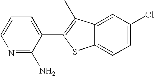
C1=CN=C(N)C(C2=C(C)C3=CC(Cl)=CC=C3S2)=C1
